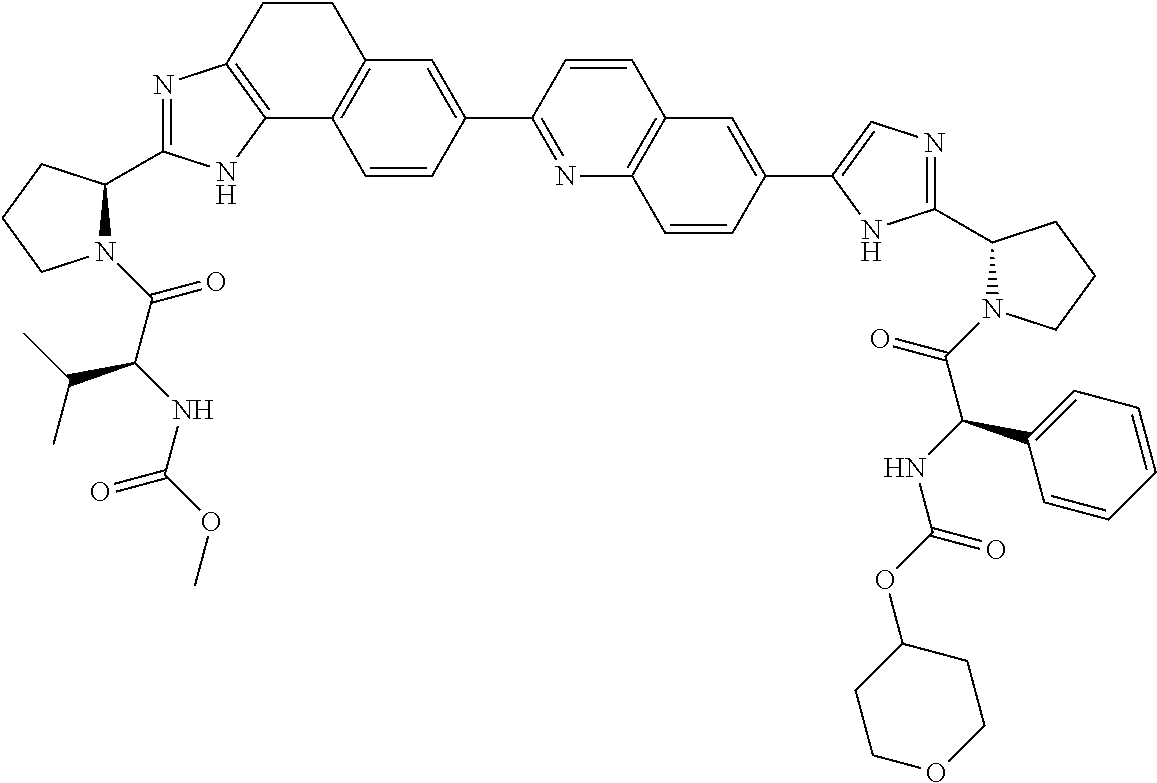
N1(C(C(NC(OC)=O)C(C)C)=O)C(C2=NC3=C(N2)C2=C(C=C(C4=NC5=C(C=C4)C=C(C4=CN=C(C6N(C(=O)C(NC(OC7CCOCC7)=O)C7=CC=CC=C7)CCC6)N4)C=C5)C=C2)CC3)CCC1
